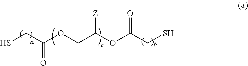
SCC(OCC(OC(CS)=O)[Z])=O
